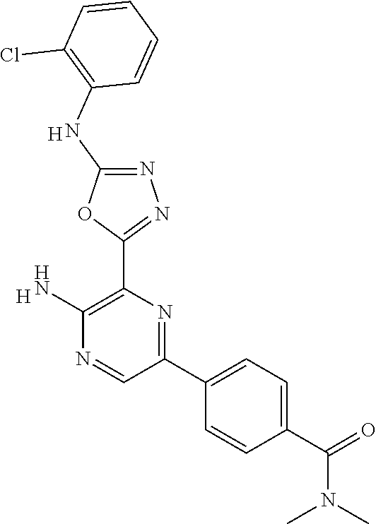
[H].C1(N)=C(C2=NN=C(NC3=C(Cl)C=CC=C3)O2)N=C(C2=CC=C(C(=O)N(C)C)C=C2)C=N1.[H]
